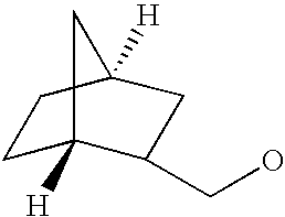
C1C2([H])C(CO)CC([H])(C1)C2
